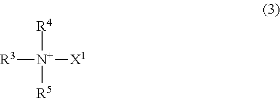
[R3][N+]([R4])([R5])[X1]
